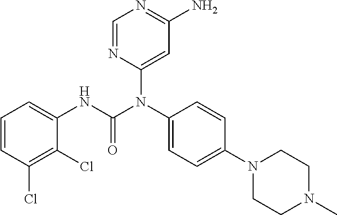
C1=CC(Cl)=C(Cl)C(NC(=O)N(C2=CC=C(N3CCN(C)CC3)C=C2)C2=CC(N)=NC=N2)=C1
